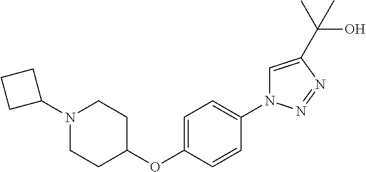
N1(C2CCC2)CCC(OC2=CC=C(N3C=C(C(C)(O)C)N=N3)C=C2)CC1
